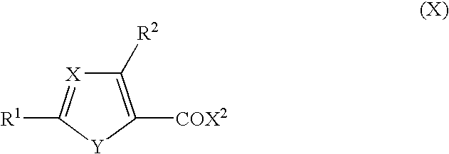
C1([R2])=C([COX2])[Y]C([R1])=[X]1
